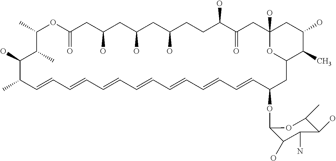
C1(C)OC(=O)CC(O)CC(O)CC(O)CCC(O)C(=O)CC2(O)CC(O)C(C)C(CC(OC3C(O)C(N)C(O)C(C)O3)C=CC=CC=CC=CC=CC=CC=CC(C)C(O)C1C)O2
